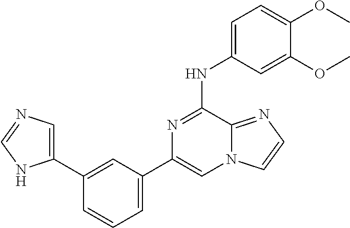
C1(C2=CN=CN2)=CC(C2=CN3C(=NC=C3)C(NC3=CC=C(OC)C(OC)=C3)=N2)=CC=C1
